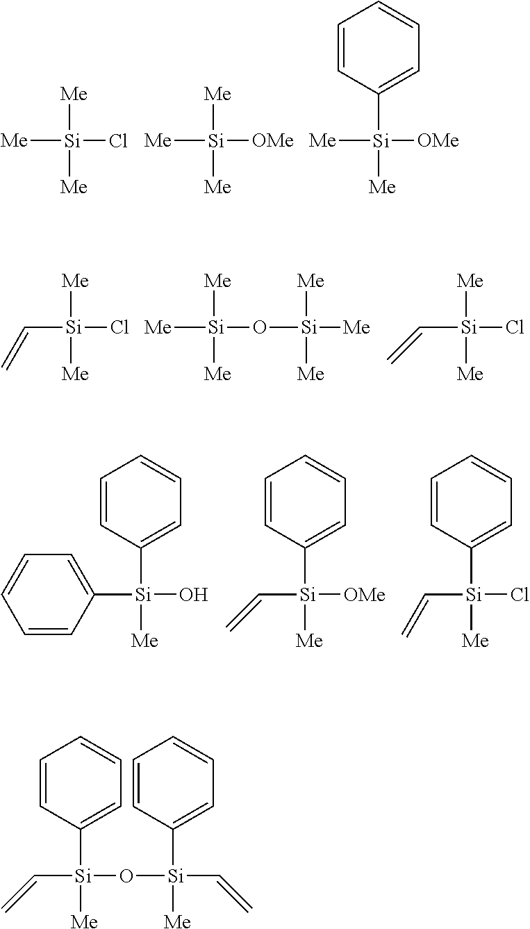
[Me][Si](Cl)([Me])[Me].[Me][Si]([OMe])([Me])[Me].C1([Si]([OMe])([Me])[Me])=CC=CC=C1.[Me][Si](Cl)(C=C)[Me].[Me][Si](O[Si]([Me])([Me])[Me])([Me])[Me].[Me][Si](Cl)(C=C)[Me].C1([Si](O)(C2=CC=CC=C2)[Me])=CC=CC=C1.C1([Si]([OMe])(C=C)[Me])=CC=CC=C1.C1([Si](Cl)(C=C)[Me])=CC=CC=C1.C1([Si](O[Si](C2=CC=CC=C2)([Me])C=C)(C=C)[Me])=CC=CC=C1
